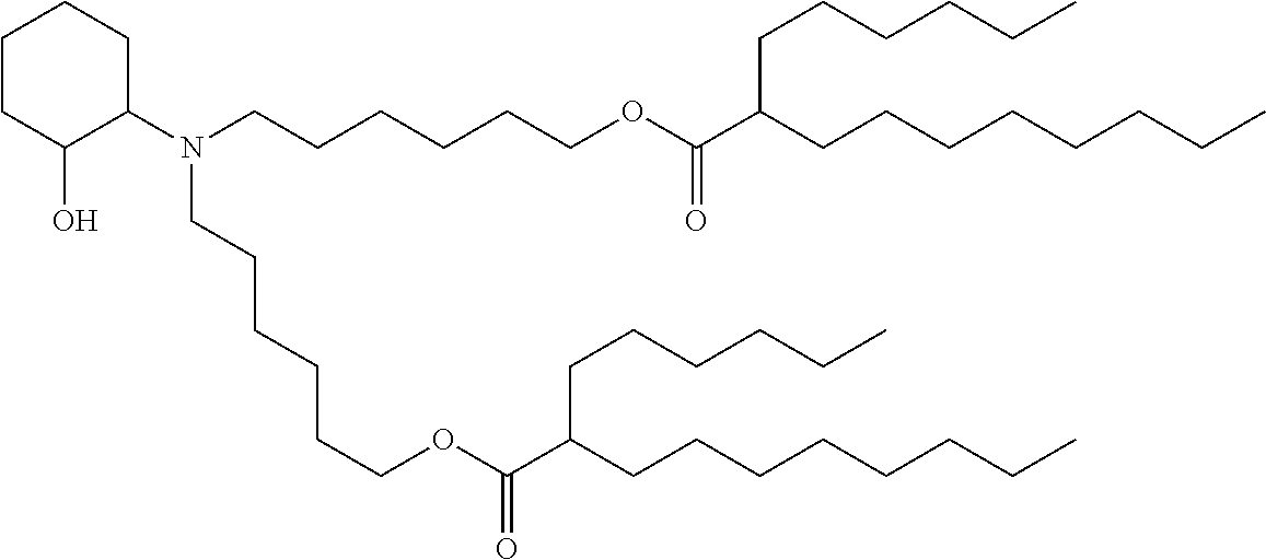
C1(N(CCCCCCOC(C(CCCCCCCC)CCCCCC)=O)CCCCCCOC(C(CCCCCCCC)CCCCCC)=O)CCCCC1O
